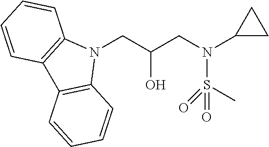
N1(CC(CN(C2CC2)S(C)(=O)=O)O)C2=C(C3=C1C=CC=C3)C=CC=C2
